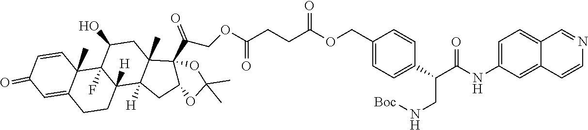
C1=CC2(C)C(=CC1=O)CCC1([H])C2(F)C(O)CC2(C)C1([H])CC1C2(C(COC(CCC(OCC2=CC=C(C(CN[Boc])C(=O)NC3=CC=C4C(=C3)C=CN=C4)C=C2)=O)=O)=O)OC(C)(C)O1
